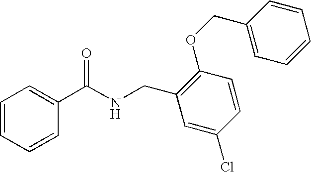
C1=CC=CC(C(NCC2=C(OCC3=CC=CC=C3)C=CC(Cl)=C2)=O)=C1
